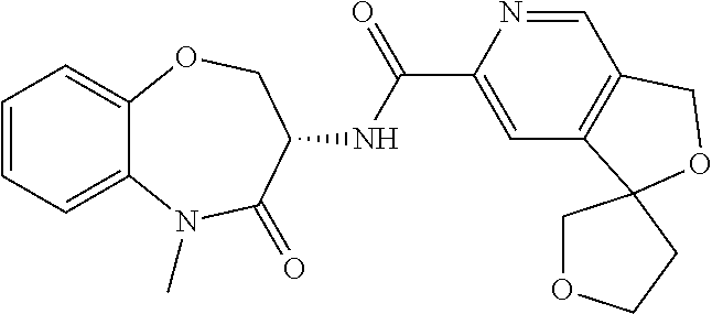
C1=CC=C2C(=C1)OCC(NC(C1=CC3=C(C=N1)COC31COCC1)=O)C(=O)N2C
